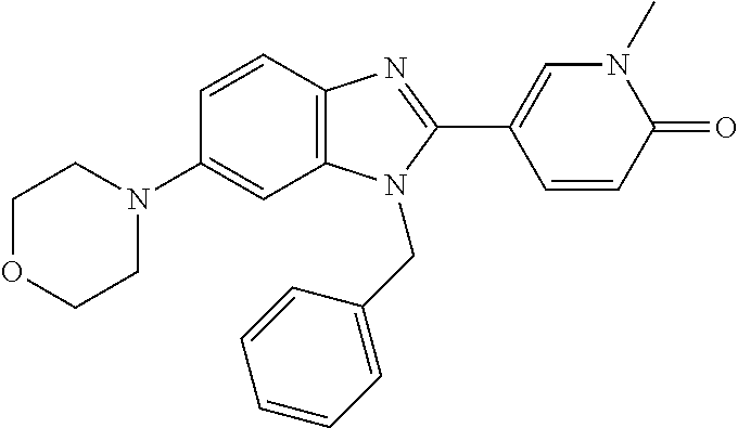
C1(N2CCOCC2)=CC2=C(C=C1)N=C(C1=CN(C)C(=O)C=C1)N2CC1=CC=CC=C1
